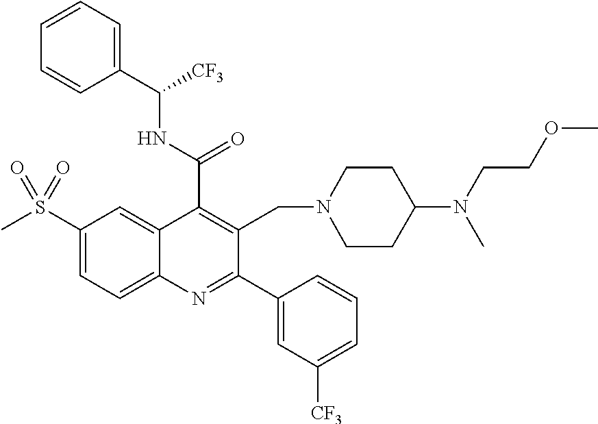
C1(C(=O)NC([CF3])C2=CC=CC=C2)=C(CN2CCC(N(CCOC)C)CC2)C(C2=CC([CF3])=CC=C2)=NC2=CC=C(S(C)(=O)=O)C=C12
